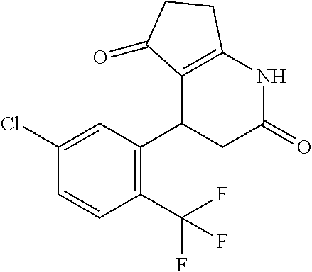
C1=C(Cl)C=CC(C(F)(F)F)=C1C1CC(=O)NC2=C1C(=O)CC2
